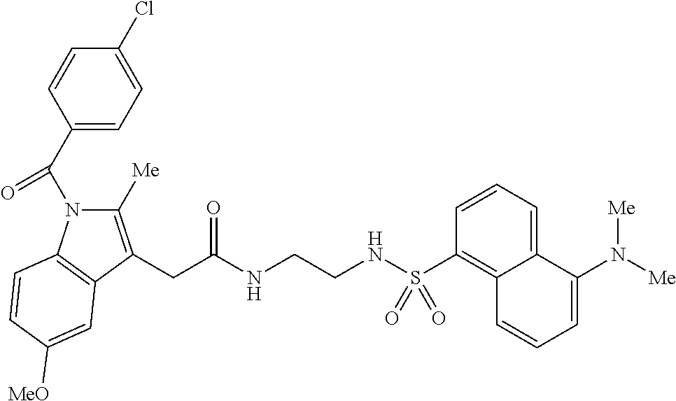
C1(C(N2C([Me])=C(CC(NCCNS(C3=C4C(=CC=C3)C(N([Me])[Me])=CC=C4)(=O)=O)=O)C3=C2C=CC([MeO])=C3)=O)=CC=C(Cl)C=C1
